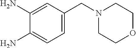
C1(N)=CC(CN2CCOCC2)=CC=C1N
